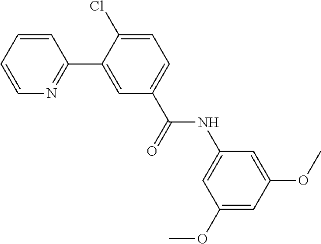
C1=CC=CN=C1C1=CC(C(=O)NC2=CC(OC)=CC(OC)=C2)=CC=C1Cl
